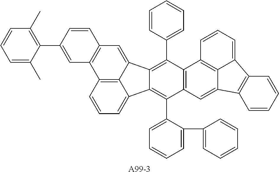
[A99-3].C12=C3C(=CC=C1)C1=C(C4=CC=CC=C4C4=CC=CC=C4)C4=C(C(C5=CC=CC=C5)=C1C3=CC1=C2C=C(C2=C(C)C=CC=C2C)C=C1)C1=C2C(=C4)C3=C(C2=CC=C1)C=CC=C3
